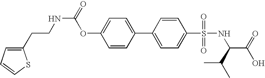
C(CC1=CC=CS1)NC(=O)OC1=CC=C(C2=CC=C(S(NC(C(C)C)C(O)=O)(=O)=O)C=C2)C=C1
